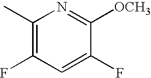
C1(C)=C(F)C=C(F)C([OCH3])=N1
